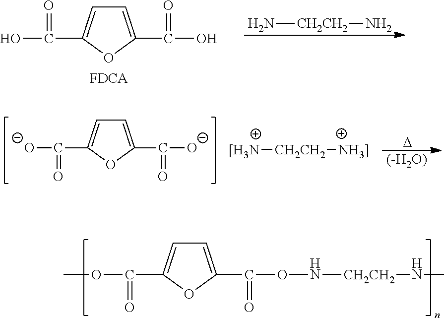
C1=C(C(O)=O)OC(C(O)=O)=C1.N[CH2CH2]N.C1=C(C([O-])=O)OC(C([O-])=O)=C1.[[H3N][CH2CH2][NH3]].[D].[(-H2O)].C1=C(C(=O)ON[CH2CH2]NC)OC(C(OC)=O)=C1
